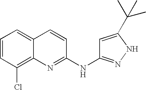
C1=CC(Cl)=C2C(=C1)C=CC(NC1=NNC(C(C)(C)C)=C1)=N2
